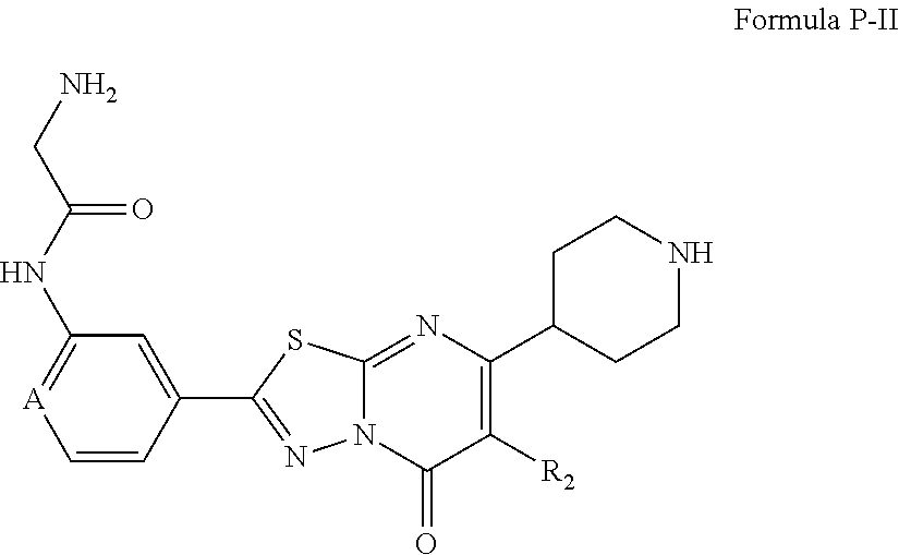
C1=CC(C2=NN3C(=NC(C4CCNCC4)=C([R2])C3=O)S2)=CC(NC(CN)=O)=[A]1
